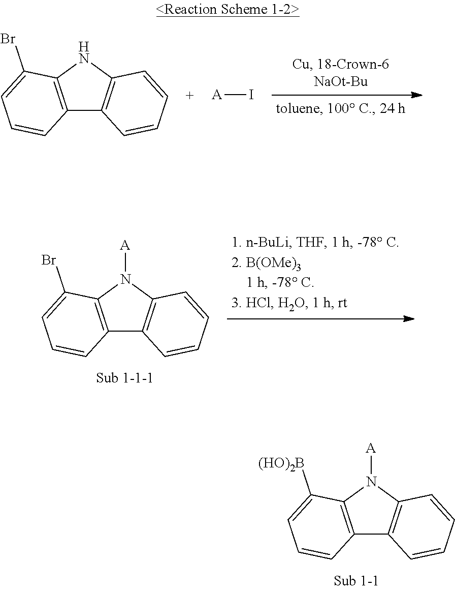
C12=C(NC3=C1C=CC=C3)C(Br)=CC=C2.[A]I.C12=C(N([A])C3=C1C=CC=C3)C(Br)=CC=C2.C12=C(N([A])C3=C1C=CC=C3)C([(HO)2B])=CC=C2
